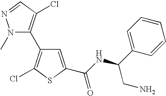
N1(C)N=CC(Cl)=C1C1=C(Cl)SC(C(NC(C2=CC=CC=C2)CN)=O)=C1
